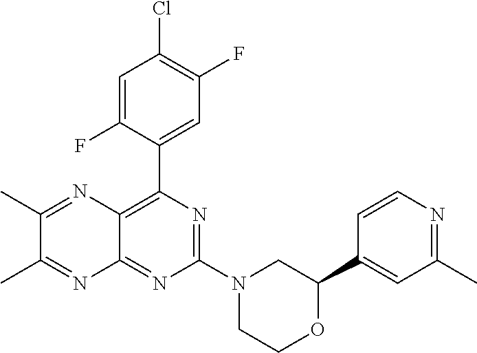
C12=NC(N3CCOC(C4=CC(C)=NC=C4)C3)=NC(C3=CC(F)=C(Cl)C=C3F)=C1N=C(C)C(C)=N2
